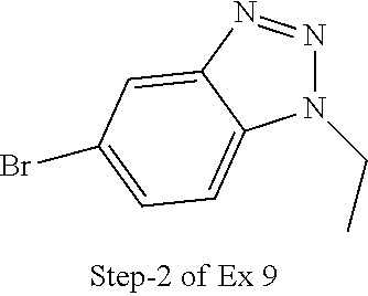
N1(CC)N=NC2=CC(Br)=CC=C12
